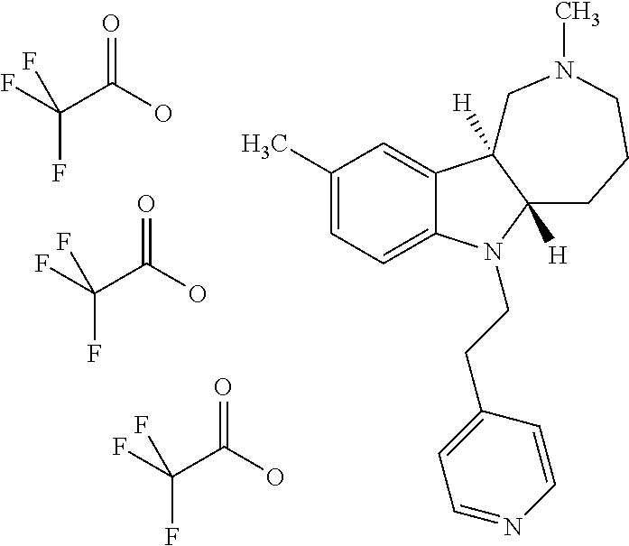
C1(C)=CC=C2C(=C1)C1([H])C([H])(N2CCC2=CC=NC=C2)CCCN(C)C1.OC(C(F)(F)F)=O.OC(C(F)(F)F)=O.OC(C(F)(F)F)=O
